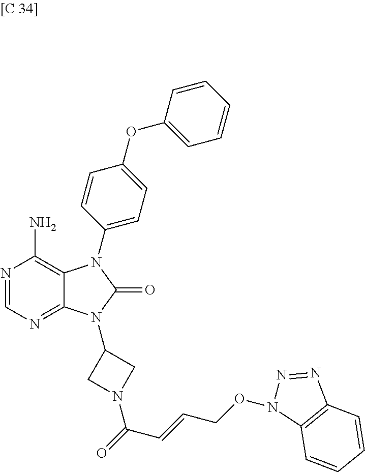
N1=CN=C2C(=C1N)N(C1=CC=C(OC3=CC=CC=C3)C=C1)C(=O)N2C1CN(C(C=CCON2N=NC3=C2C=CC=C3)=O)C1
